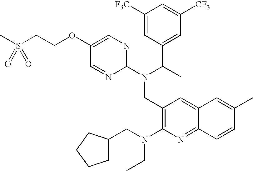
CS(CCOC1=CN=C(N(C(C)C2=CC([CF3])=CC([F3C])=C2)CC2=C(N(CC3CCCC3)CC)N=C3C(=C2)C=C(C)C=C3)N=C1)(=O)=O
